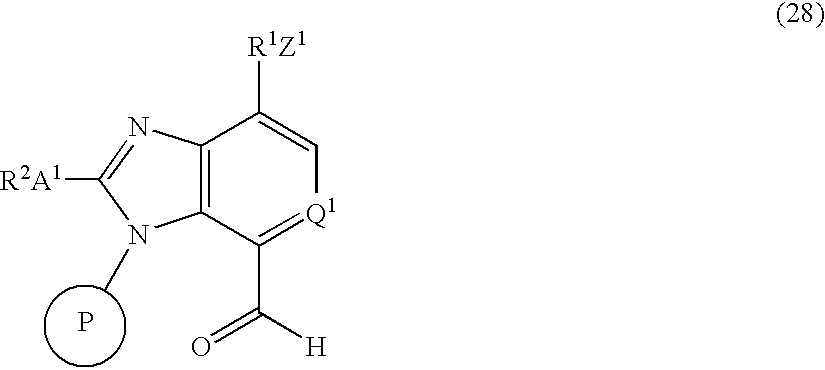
C12=C(C(C([H])=O)=[Q1]C=C1[R1Z1])N(C)C([R2A1])=N2.P
